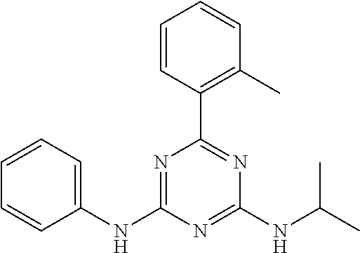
C1=CC(C2=NC(NC(C)C)=NC(NC3=CC=CC=C3)=N2)=C(C)C=C1
